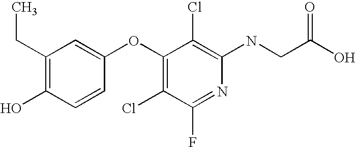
N(C1=C(Cl)C(OC2=CC(CC)=C(O)C=C2)=C(Cl)C(F)=N1)CC(O)=O
